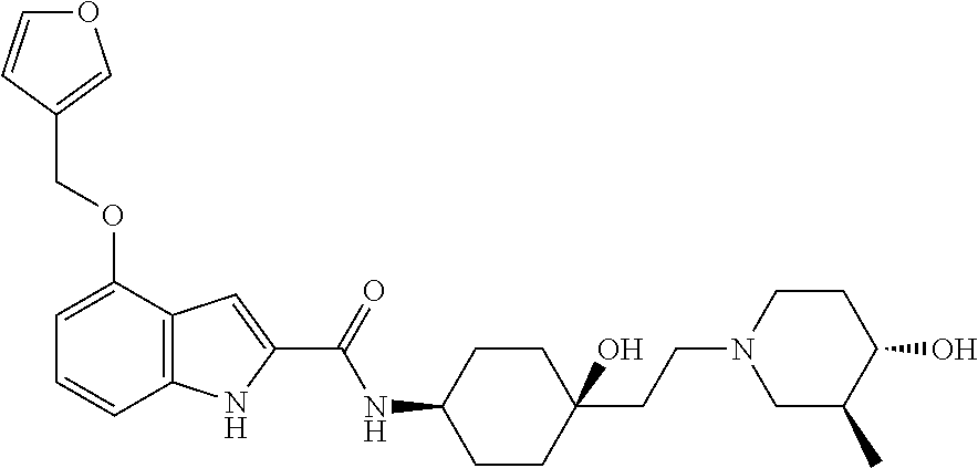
O1C=CC(COC2=CC=CC3=C2C=C(C(=O)NC2CCC(CCN4CC(C)C(O)CC4)(O)CC2)N3)=C1
